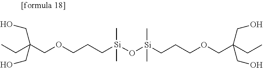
C(COCCC[Si](O[Si](CCCOCC(CC)(CO)CO)(C)C)(C)C)(CO)(CC)CO
